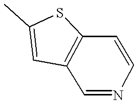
C1=NC=CC2=C1C=C(C)S2
